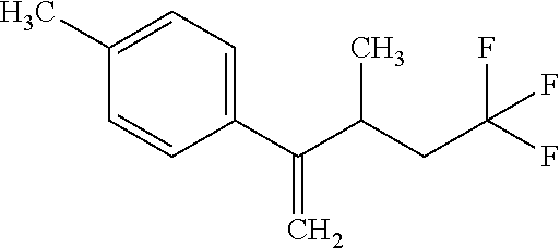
C1(C)=CC=C(C(C(CC(F)(F)F)C)=C)C=C1
